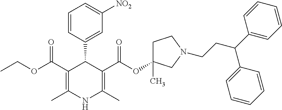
C1(C(OCC)=O)=C(C)NC(C)=C(C(OC2(C)CCN(CCC(C3=CC=CC=C3)C3=CC=CC=C3)C2)=O)C1C1=CC([NO2])=CC=C1
